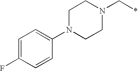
C1(N2CCN(C*)CC2)=CC=C(F)C=C1
